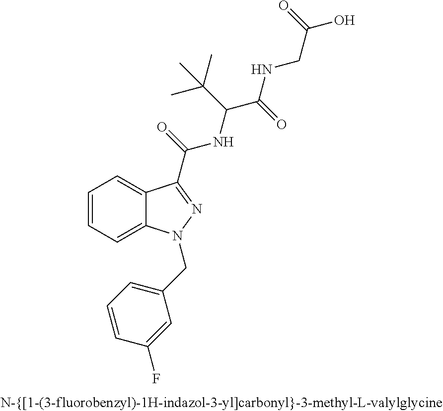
C1=CC=C2C(=C1)C(C(=O)NC(C(NCC(O)=O)=O)C(C)(C)C)=NN2CC1=CC=CC(F)=C1
